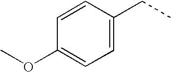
C1(OC)=CC=C(CC)C=C1
